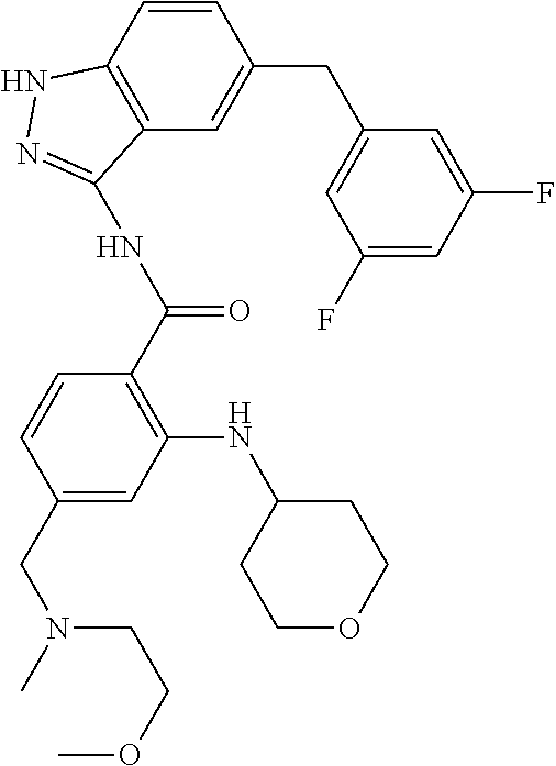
CN(CC1=CC(NC2CCOCC2)=C(C(NC2=NNC3=C2C=C(CC2=CC(F)=CC(F)=C2)C=C3)=O)C=C1)CCOC
